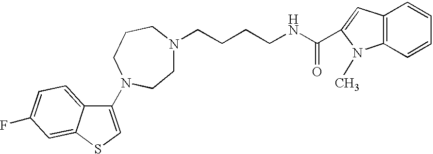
C(CCCNC(=O)C1=CC2=C(N1C)C=CC=C2)N1CCN(C2=CSC3=CC(F)=CC=C23)CCC1
